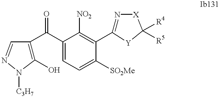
C1(O)=C(C(C2=CC=C([SO2Me])C(C3=N[X]C([R4])([R5])[Y]3)=C2[NO2])=O)C=NN1[C3H7]
